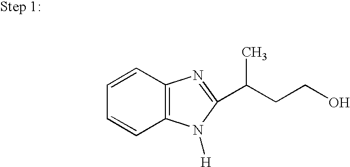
C1=CC2=C(C=C1)N=C(C(CCO)C)N2[H]
